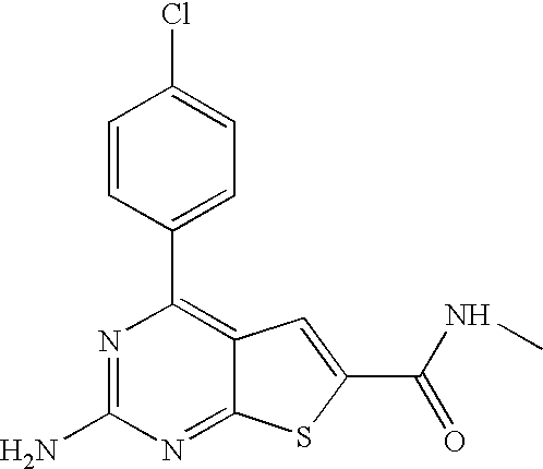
N1=C(N)N=C2C(=C1C1=CC=C(Cl)C=C1)C=C(C(=O)NC)S2
